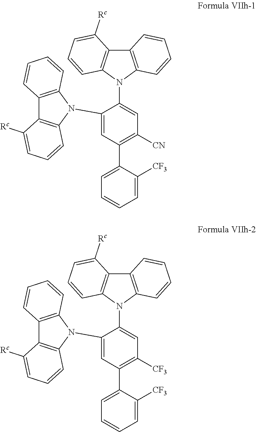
C12=C(N(C3=CC([CN])=C(C4=CC=CC=C4[CF3])C=C3N3C4=C(C5=C3C=CC=C5)C([Rc])=CC=C4)C3=C1C([Rc])=CC=C3)C=CC=C2.C12=C(N(C3=CC([CF3])=C(C4=CC=CC=C4[CF3])C=C3N3C4=C(C5=C3C=CC=C5)C([Rc])=CC=C4)C3=C1C([Rc])=CC=C3)C=CC=C2
